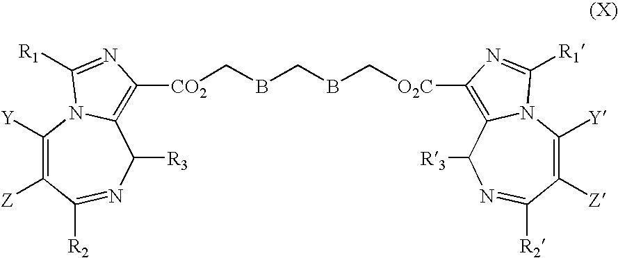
C1([Z])=C([Y])N2C(=C([CO2]CBCBC[O2C]C3=C4C([R3])N=C([R2])C([Z])=C([Y])N4C([R1])=N3)N=C2[R1])C([R3])N=C1[R2]
